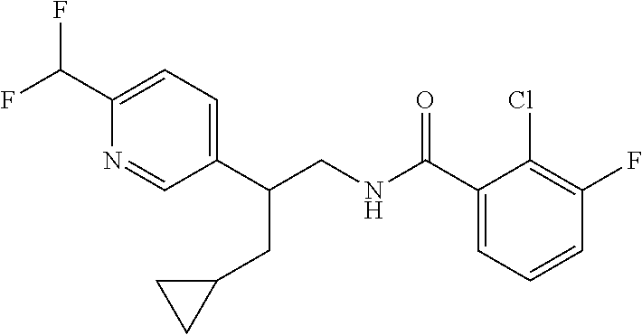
C1(C(CNC(C2=CC=CC(F)=C2Cl)=O)CC2CC2)=CC=C(C(F)F)N=C1
